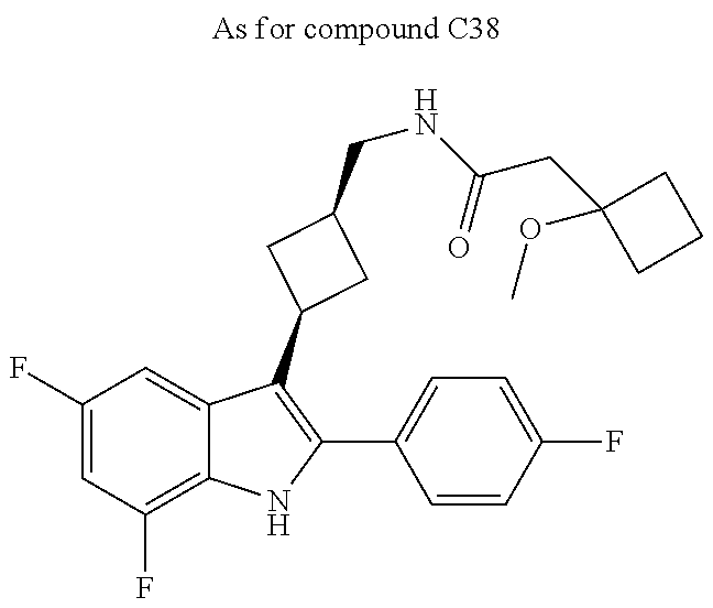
C1(F)=CC(F)=C2C(=C1)C(C1CC(CNC(CC3(OC)CCC3)=O)C1)=C(C1=CC=C(F)C=C1)N2
